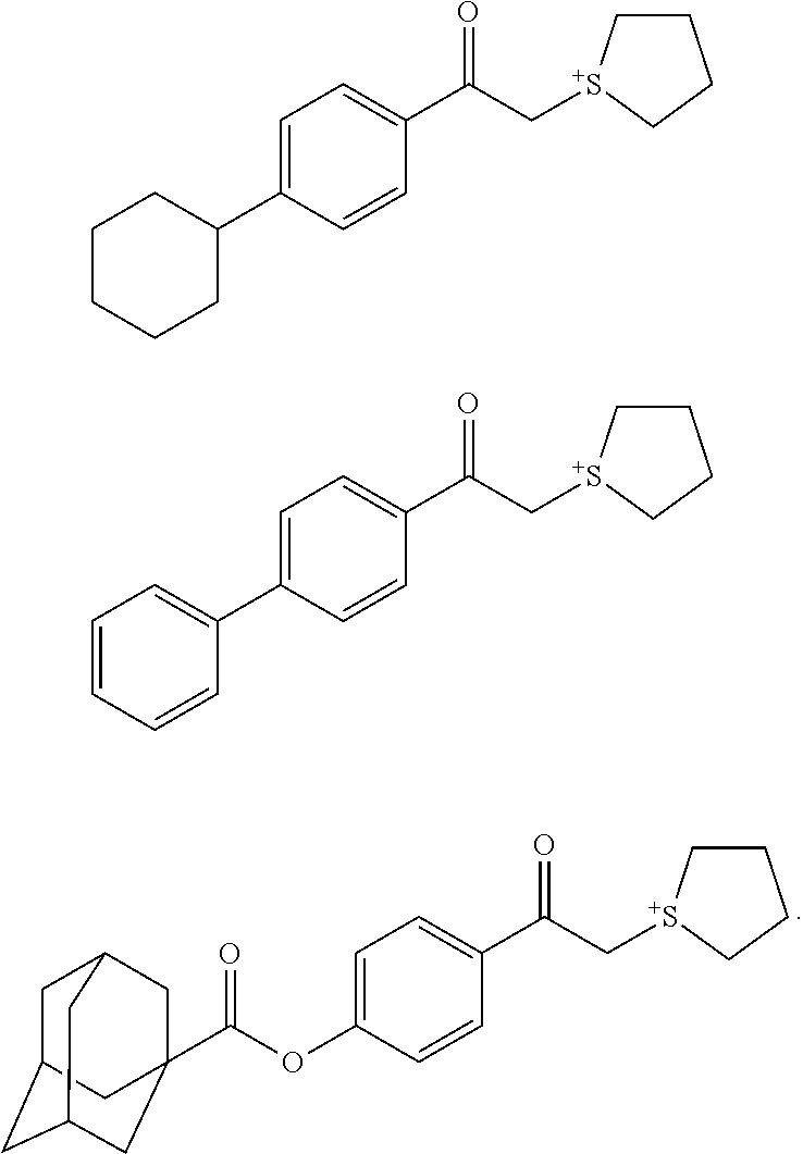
C1=CC(C(C[S+]2CCCC2)=O)=CC=C1OC(=O)C12CC3CC(CC(C1)C3)C2.C1=CC(C(C[S+]2CCCC2)=O)=CC=C1C1CCCCC1.C1=CC(C(C[S+]2CCCC2)=O)=CC=C1C1=CC=CC=C1
